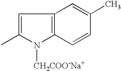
C1=C(C)N([CH2COO-Na+])C2=C1C=C(C)C=C2
